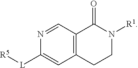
C12=C(C=NC([L][R5])=C1)C(=O)N([R1])CC2
